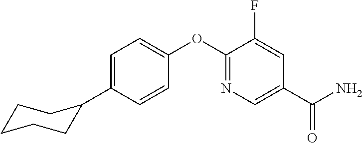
C1=C(C2CCCCC2)C=CC(OC2=NC=C(C(N)=O)C=C2F)=C1
